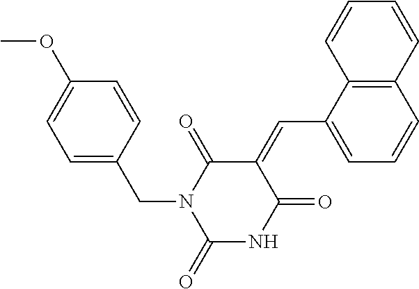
C12=C(C(C=C3C(=O)N(CC4=CC=C(OC)C=C4)C(=O)NC3=O)=CC=C1)C=CC=C2
